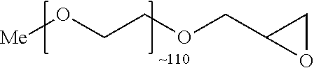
[Me]OCCOCC1OC1
